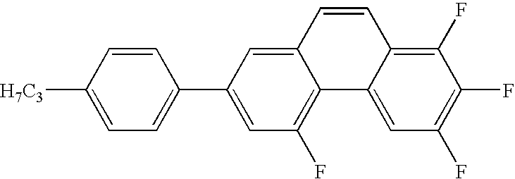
[H7C3]C1=CC=C(C2=CC(F)=C3C(=C2)C=CC2=C(F)C(F)=C(F)C=C32)C=C1
